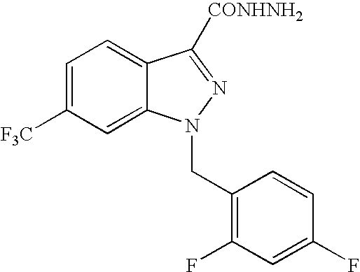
C1=C([F3C])C=C2C(=C1)C([CONHNH2])=NN2CC1=C(F)C=C(F)C=C1
